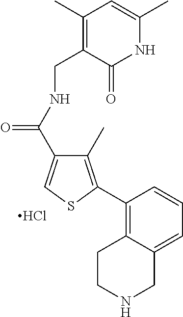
C1(C(NCC2=C(C)C=C(C)NC2=O)=O)=CSC(C2=C3C(=CC=C2)CNCC3)=C1C.Cl
